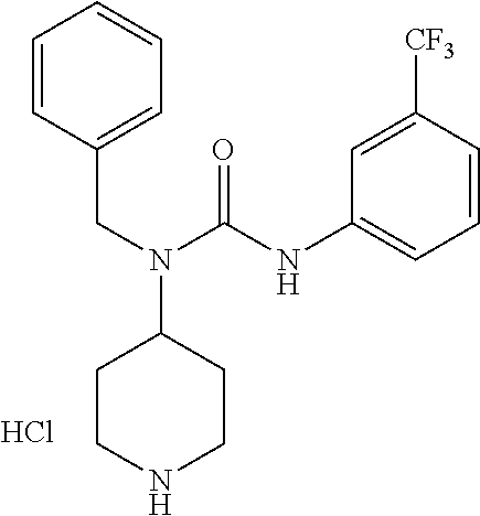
C1CNCCC1N(CC1=CC=CC=C1)C(NC1=CC=CC([CF3])=C1)=O.Cl
